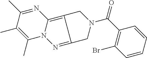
N12C(=C3C(=N1)CN(C(C1=C(Br)C=CC=C1)=O)C3)N=C(C)C(C)=C2C
